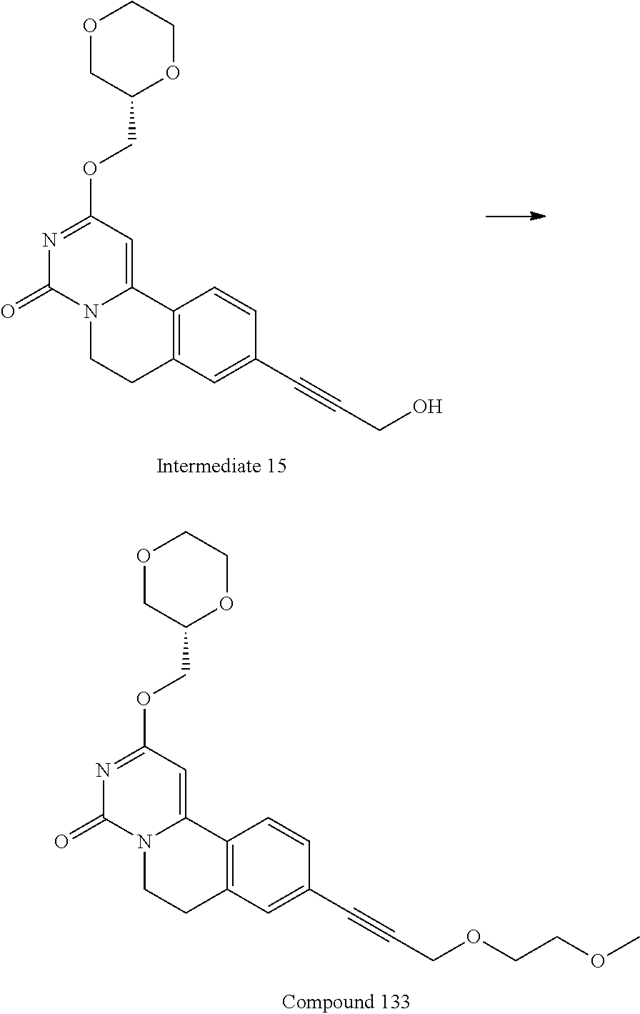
O1CC(COC2=NC(=O)N3C(=C2)C2=C(CC3)C=C(C#CCO)C=C2)OCC1.O1CC(COC2=NC(=O)N3C(=C2)C2=C(CC3)C=C(C#CCOCCOC)C=C2)OCC1
